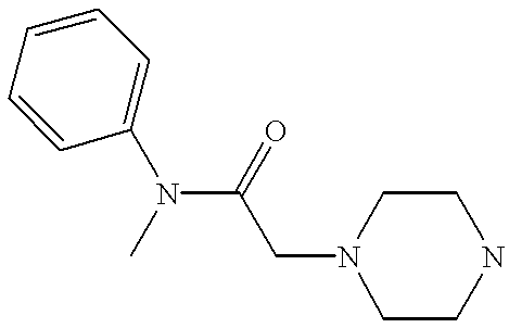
C1CNCCN1CC(N(C1=CC=CC=C1)C)=O
